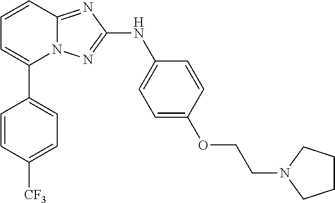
C1=CC2=NC(NC3=CC=C(OCCN4CCCC4)C=C3)=NN2C(C2=CC=C([CF3])C=C2)=C1
